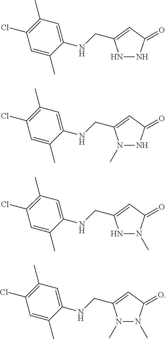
N1NC(=O)C=C1CNC1=CC(C)=C(Cl)C=C1C.N1N(C)C(=O)C=C1CNC1=CC(C)=C(Cl)C=C1C.N1(C)NC(=O)C=C1CNC1=CC(C)=C(Cl)C=C1C.N1(C)N(C)C(=O)C=C1CNC1=CC(C)=C(Cl)C=C1C
